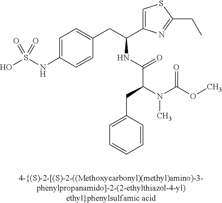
OS(NC1=CC=C(CC(C2=CSC(CC)=N2)NC(C(N(C(OC)=O)C)CC2=CC=CC=C2)=O)C=C1)(=O)=O
